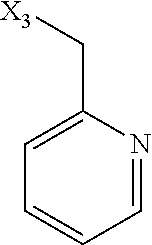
C1(C[X3])=CC=CC=N1
